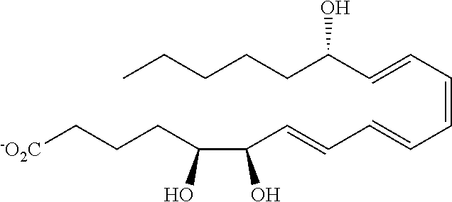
C(=CC=CC(CCCCC)O)C=CC=CC(C(CCC[-O2C])O)O
